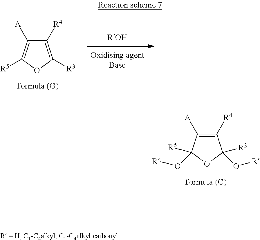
C1([R4])=C([R3])OC([R5])=C1[A].C1([R4])=C([A])C(O[R])([R5])OC1(O[R])[R3]
